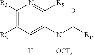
C1([R3])=C([R2])C([H])=C(N(C([R1])=O)[OCF3])C([R5])=N1
